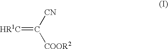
[HR1C]=C([CN])[COOR2]
